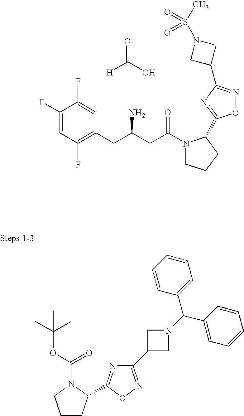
O=C(O)[H].C1(F)=CC(F)=C(CC(CC(N2CCCC2C2=NC(C3CN(S(C)(=O)=O)C3)=NO2)=O)N)C=C1F.C1=CC(C(N2CC(C3=NOC(C4CCCN4C(OC(C)(C)C)=O)=N3)C2)C2=CC=CC=C2)=CC=C1
